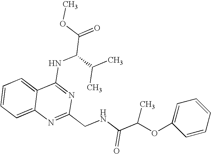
C12=CC=CC=C1N=C(CNC(C(OC1=CC=CC=C1)C)=O)N=C2NC(C(=O)OC)C(C)C
